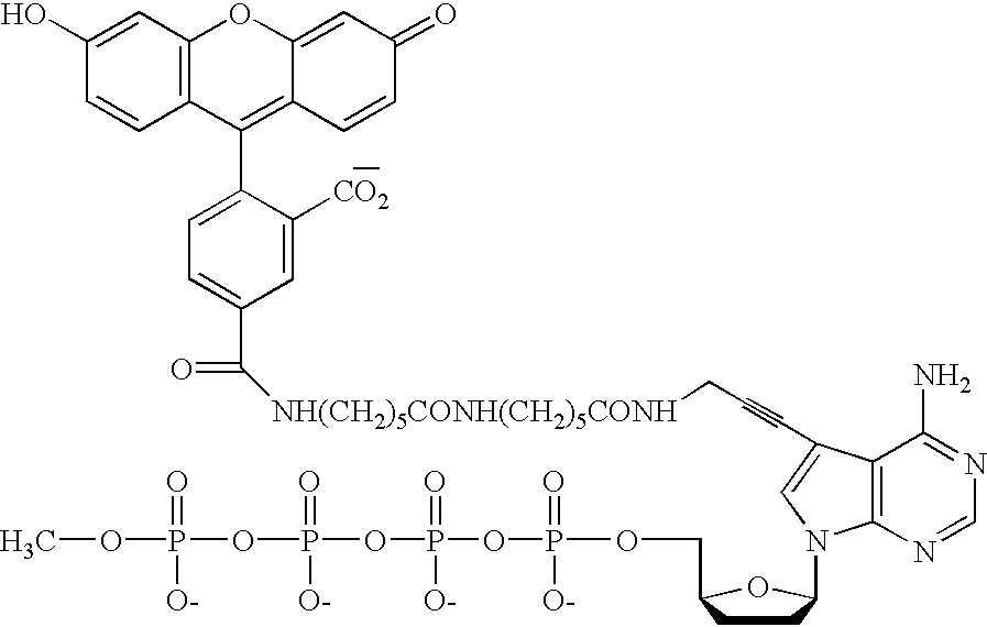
C1(O)=CC2=C(C=C1)C(C1=CC=C(C(=O)[NH(CH2)5CONH(CH2)5CONH]CC#CC3=CN(C4CCC(COP(OP(OP(OP(OC)(=O)[O-])(=O)[O-])(=O)[O-])(=O)[O-])O4)C4=C3C(N)=NC=N4)C=C1[CO2])=C1C(=CC(=O)C=C1)O2
